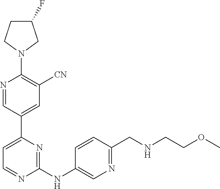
C1(F)CCN(C2=C([CN])C=C(C3=CC=NC(NC4=CN=C(CNCCOC)C=C4)=N3)C=N2)C1
